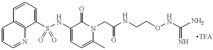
C12=C(C(S(NC3=CC=C(C)N(CC(NCCONC(N)=N)=O)C3=O)(=O)=O)=CC=C1)N=CC=C2
